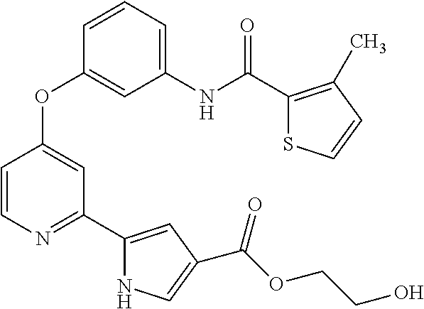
C1(NC(C2=C(C)C=CS2)=O)=CC=CC(OC2=CC(C3=CC(C(=O)OCCO)=CN3)=NC=C2)=C1
